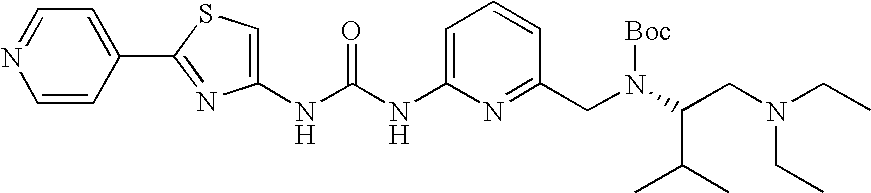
C1=C(C2=NC(NC(NC3=CC=CC(CN(C(C(C)C)CN(CC)CC)[Boc])=N3)=O)=CS2)C=CN=C1
